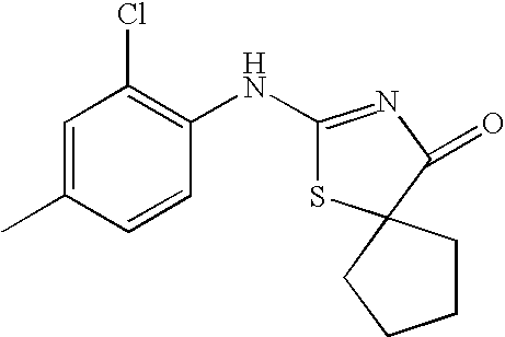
C1=C(C)C=CC(NC2=NC(=O)C3(S2)CCCC3)=C1Cl
